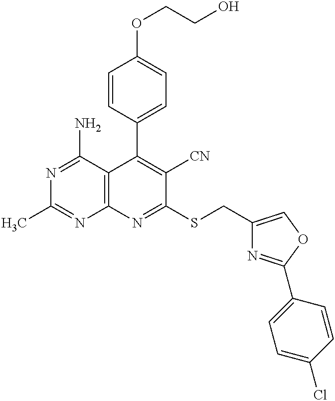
N1=C(N)C2=C(N=C1C)N=C(SCC1=COC(C3=CC=C(Cl)C=C3)=N1)C([CN])=C2C1=CC=C(OCCO)C=C1
